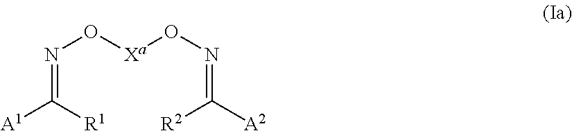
N(O[Xa]ON=C([A2])[R2])=C([A1])[R1]
